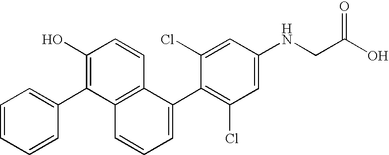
C1=CC=CC(C2=C(O)C=CC3=C2C=CC=C3C2=C(Cl)C=C(NCC(O)=O)C=C2Cl)=C1
